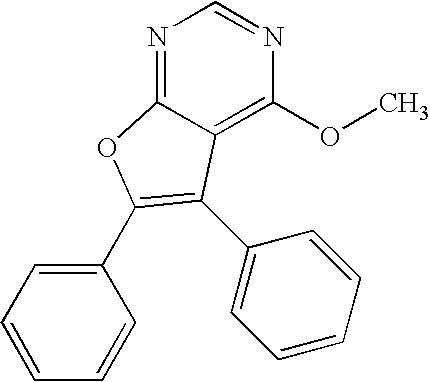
N1=C2C(=C(OC)N=C1)C(C1=CC=CC=C1)=C(C1=CC=CC=C1)O2
